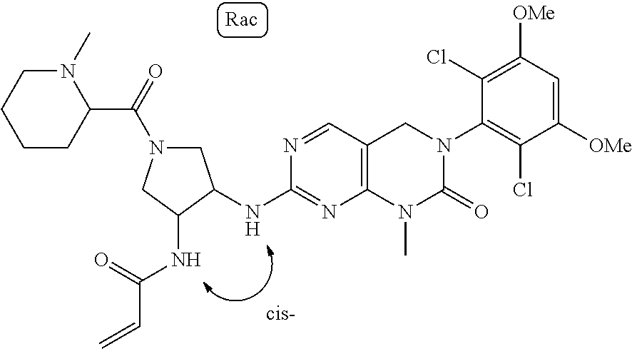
C1(NC2CN(C(=O)C3CCCCN3C)CC2NC(=O)C=C)=NC2=C(C=N1)CN(C1=C(Cl)C([OMe])=CC([OMe])=C1Cl)C(=O)N2C
